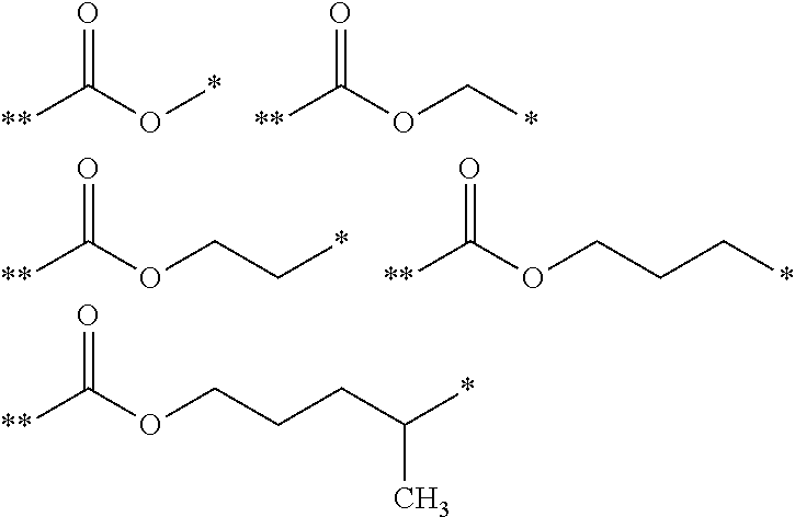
O=C([**])O*.O=C([**])OC*.O=C([**])OCC*.O=C([**])OCCC*.O=C([**])OCCCC(C)*
